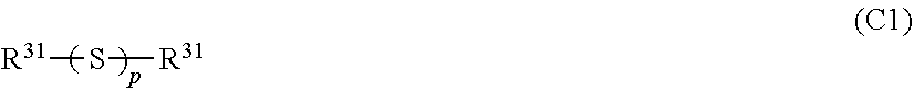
[R31]S[R31]
